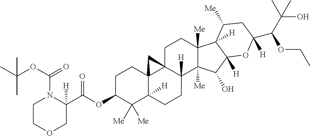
O(C1C([Me])([Me])C2([H])C3(CC1)C1(C([H])(CC2)C2([Me])C([Me])(CC1)C1([H])C([H])(C2O)OC(C(C(C)(O)C)OCC)([H])CC1[Me])C3)C(=O)C1([H])N(C(=O)OC(C)(C)C)CCOC1
